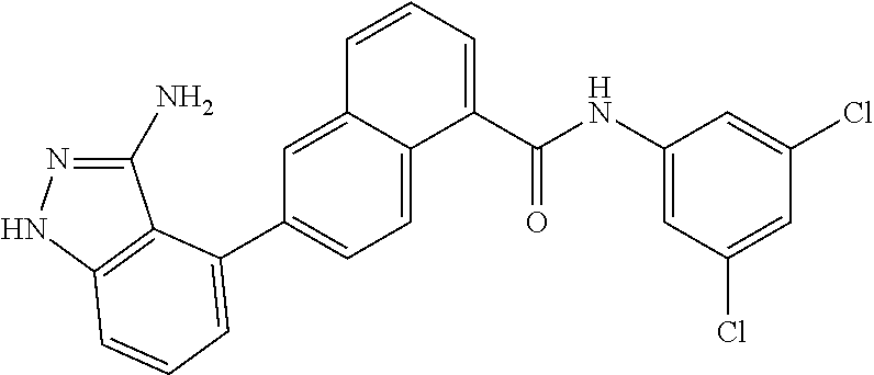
C1(N)=NNC2=C1C(C1=CC=C3C(=C1)C=CC=C3C(NC1=CC(Cl)=CC(Cl)=C1)=O)=CC=C2
